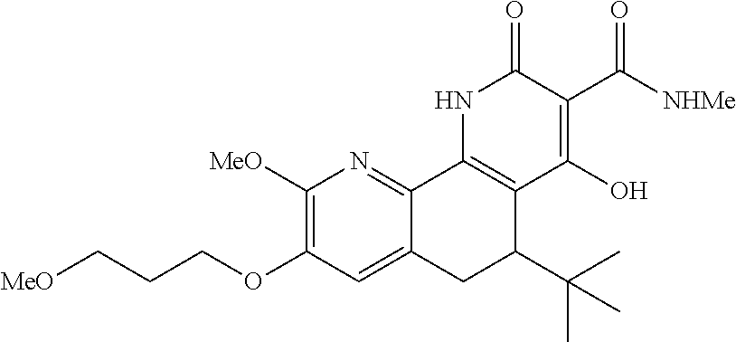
C1([MeO])=C(OCCC[MeO])C=C2C(=N1)C1=C(C(C(C)(C)C)C2)C(O)=C(C([NHMe])=O)C(=O)N1
